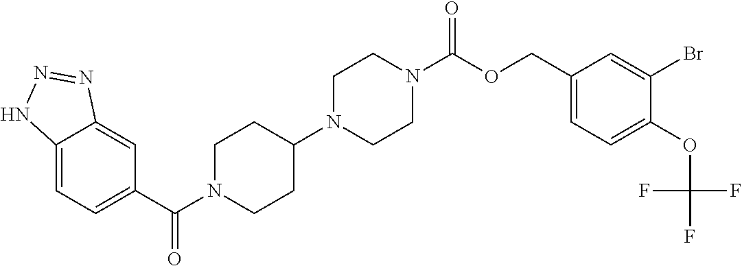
C12=CC=C(C(N3CCC(N4CCN(C(OCC5=CC=C(OC(F)(F)F)C(Br)=C5)=O)CC4)CC3)=O)C=C1N=NN2
